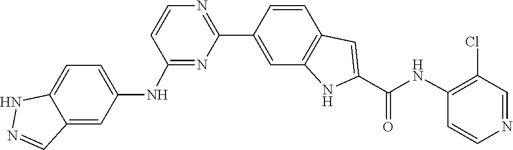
C1(C2=NC=CC(NC3=CC=C4C(=C3)C=NN4)=N2)=CC2=C(C=C1)C=C(C(NC1=C(Cl)C=NC=C1)=O)N2
